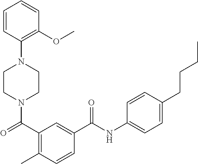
C1=CC(N2CCN(C(C3=C(C)C=CC(C(NC4=CC=C(CCCC)C=C4)=O)=C3)=O)CC2)=C(OC)C=C1
